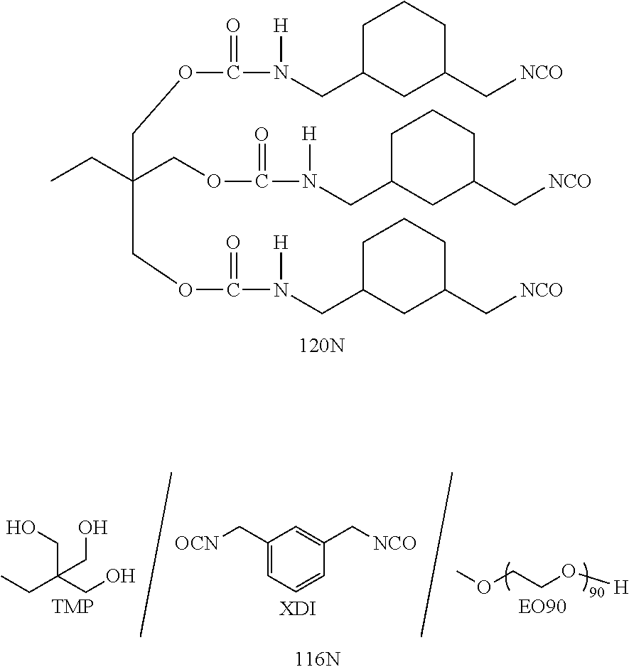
CCC(COC(=O)N([H])CC1CC(C[NCO])CCC1)(COC(=O)N([H])CC1CC(C[NCO])CCC1)COC(=O)N([H])CC1CC(C[NCO])CCC1.CCC(CO)(CO)CO.C1(C[OCN])=CC=CC(C[NCO])=C1.[XDI].COCCO[H]
